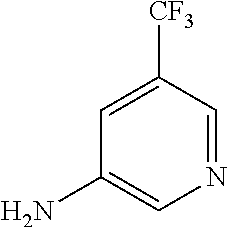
C1([CF3])=CC(N)=CN=C1
